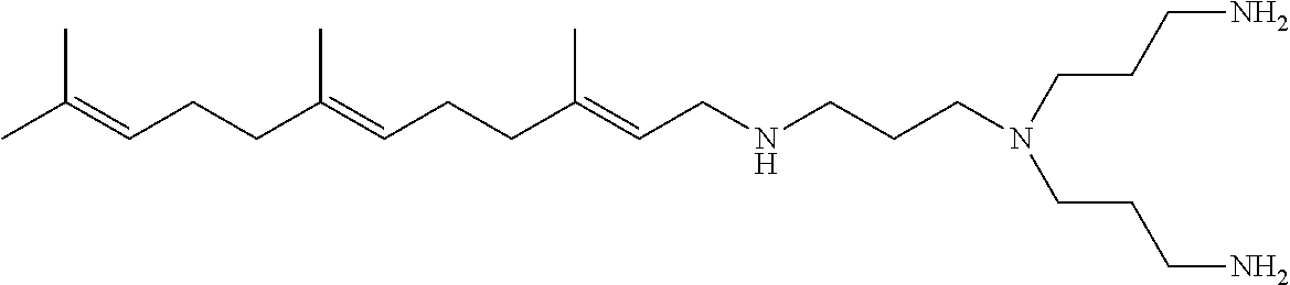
C(C(=CCCC(=CCNCCCN(CCCN)CCCN)C)C)CC=C(C)C
